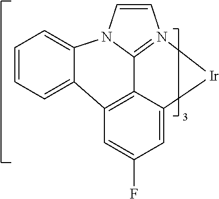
C1=CC=C2C3=C4C5=N(C=CN5C2=C1)[Ir]C4=CC(F)=C3
